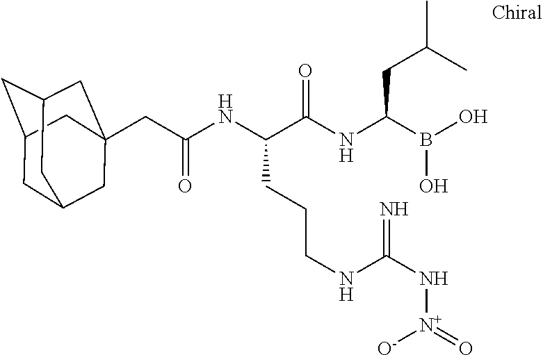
C(C(NC(C(NC(B(O)O)CC(C)C)=O)CCCNC(N[N+](=O)[O-])=N)=O)C12CC3CC(CC(C1)C3)C2
